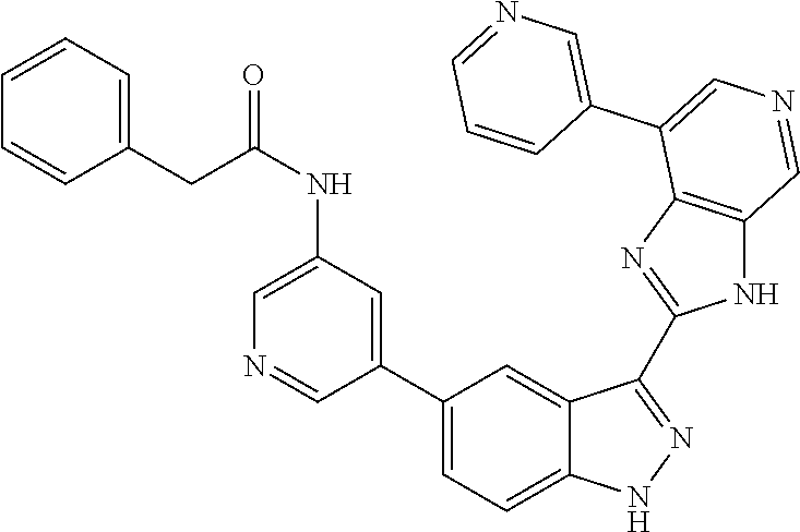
N(C1=CN=CC(C2=CC=C3C(=C2)C(C2=NC4=C(N2)C=NC=C4C2=CN=CC=C2)=NN3)=C1)C(=O)CC1=CC=CC=C1
